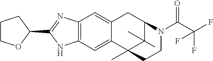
C1(C2=NC3=C(N2)C=C2C(=C3)CC3C(C)(C)C2(C)CCN3C(=O)C(F)(F)F)CCCO1
